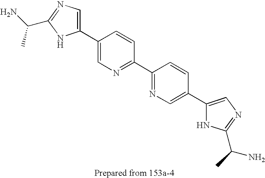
C1(C2=CN=C(C3=NC=C(C4=CN=C(C(N)C)N4)C=C3)C=C2)=CN=C(C(N)C)N1
